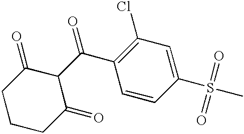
C1C(=O)C(C(C2=C(Cl)C=C(S(C)(=O)=O)C=C2)=O)C(=O)CC1
